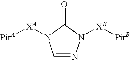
C1=NN([XB][PirB])C(=O)N1[XA][PirA]
